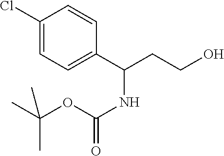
C1(Cl)=CC=C(C(CCO)NC(=O)OC(C)(C)C)C=C1
